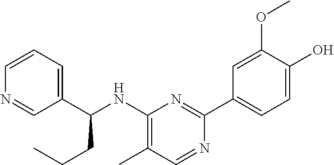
C1=CC=C(C(NC2=C(C)C=NC(C3=CC=C(O)C(OC)=C3)=N2)CCC)C=N1
